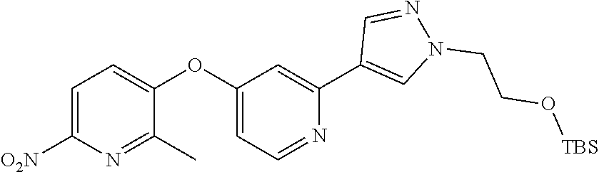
C1=C([O2N])N=C(C)C(OC2=CC=NC(C3=CN(CCO[TBS])N=C3)=C2)=C1
